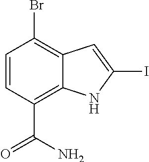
C1=CC(C(N)=O)=C2C(=C1Br)C=C(I)N2
